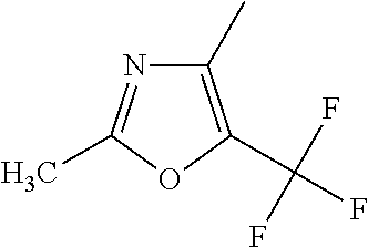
C1(C)=C(C(F)(F)F)OC(C)=N1
